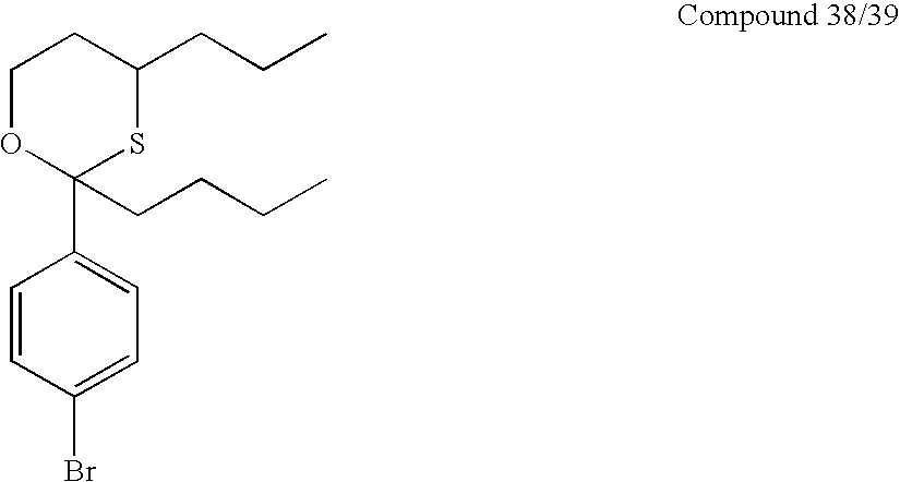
C1OC(CCCC)(C2=CC=C(Br)C=C2)SC(CCC)C1
